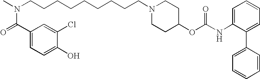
C(N(C)CCCCCCCCCN1CCC(OC(NC2=CC=CC=C2C2=CC=CC=C2)=O)CC1)(=O)C1=CC=C(O)C(Cl)=C1
